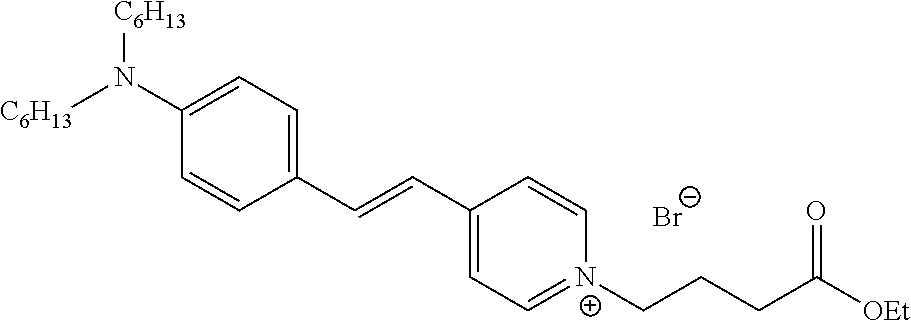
[C6H13]N(C1=CC=C(C=CC2=CC=[N+](CCCC([OEt])=O)C=C2)C=C1)[C6H13].[Br-]
